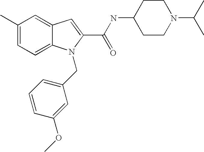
C1(C)=CC=C2C(=C1)C=C(C(NC1CCN(C(C)C)CC1)=O)N2CC1=CC=CC(OC)=C1
